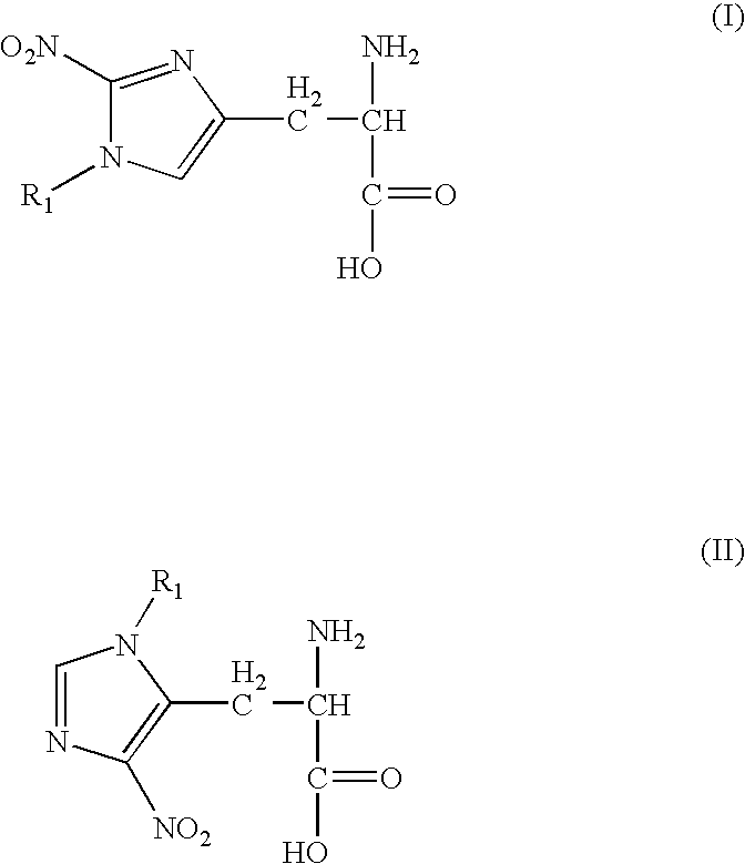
C1=NC([NO2])=C(CC(N)C(=O)O)N1[R1].C1([O2N])=NC(CC(N)C(=O)O)=CN1[R1]
